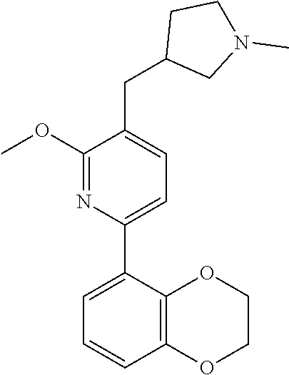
C1(OC)=NC(C2=CC=CC3=C2OCCO3)=CC=C1CC1CN(C)CC1
